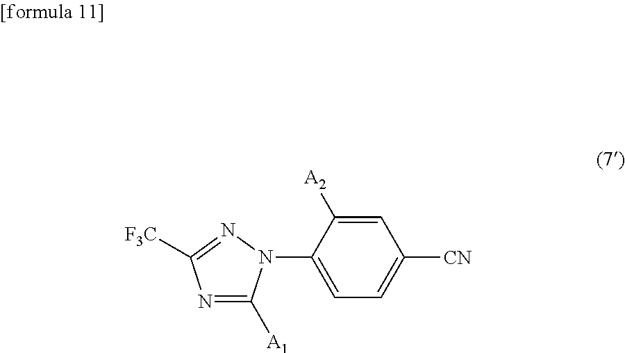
C1(N2C([A1])=NC([F3C])=N2)=CC=C([CN])C=C1[A2]
